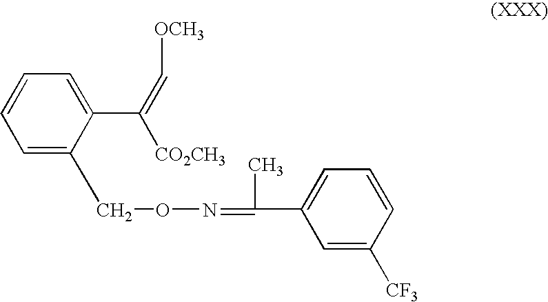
C(C1=CC=CC=C1CON=C(C)C1=CC=CC([CF3])=C1)([CO2CH3])=C[OCH3]
